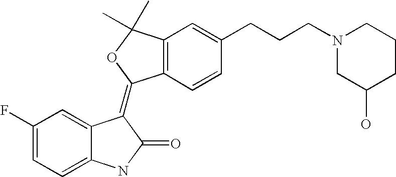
C12=C(C=CC(CCCN3CC(O)CCC3)=C1)C(=C1C3=CC(F)=CC=C3NC1=O)OC2(C)C
